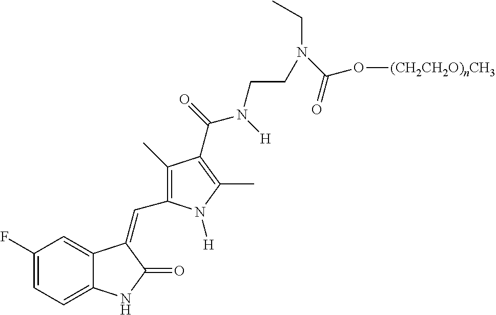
C1(F)=CC=C2C(=C1)C(=CC1=C(C)C(C(=O)N([H])CCN(CC)C(=O)O[(CH2CH2O)nCH3])=C(C)N1[H])C(=O)N2
